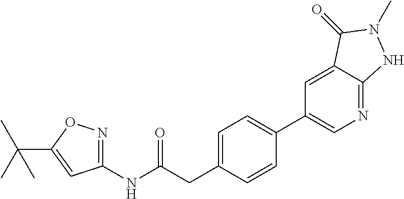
C1(NC(=O)CC2=CC=C(C3=CN=C4C(=C3)C(=O)N(C)N4)C=C2)=NOC(C(C)(C)C)=C1
